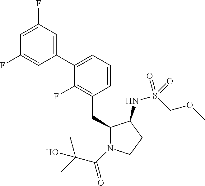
C1(CC2=C(F)C(C3=CC(F)=CC(F)=C3)=CC=C2)N(C(C(C)(C)O)=O)CCC1NS(COC)(=O)=O
